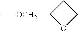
C[OCH2]C1OCC1
